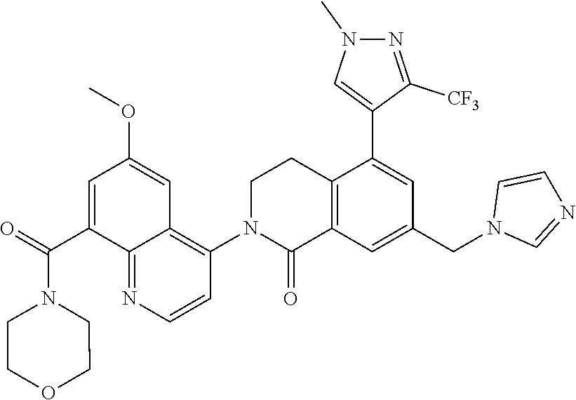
C1N(C2=C3C(=NC=C2)C(C(N2CCOCC2)=O)=CC(OC)=C3)C(=O)C2=C(C1)C(C1=CN(C)N=C1[CF3])=CC(CN1C=NC=C1)=C2
